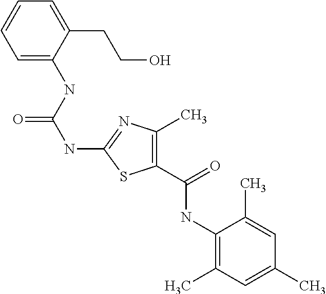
C1=C(CCO)C(NC(NC2=NC(C)=C(C(NC3=C(C)C=C(C)C=C3C)=O)S2)=O)=CC=C1
